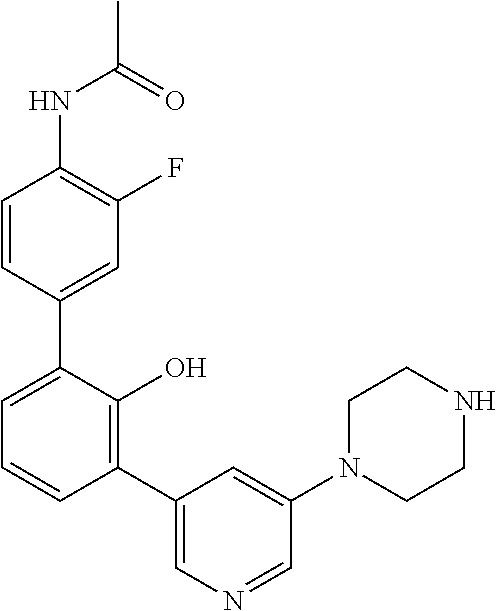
C1(NC(C)=O)=C(F)C=C(C2=CC=CC(C3=CN=CC(N4CCNCC4)=C3)=C2O)C=C1
